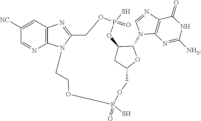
C1=NC2=C(N1C1C3CC(COP(S)(=O)OCCN4C(=NC5=C4N=CC([NC])=C5)COP(S)(=O)O3)O1)N=C([NH2])NC2=O
